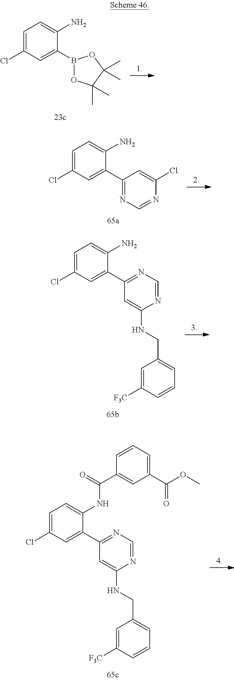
C1=C(Cl)C=C(B2OC(C)(C)C(C)(C)O2)C(N)=C1.C1=C(Cl)C=C(C2=NC=NC(Cl)=C2)C(N)=C1.C1=C(Cl)C=C(C2=NC=NC(NCC3=CC=CC([F3C])=C3)=C2)C(N)=C1.C1=C(Cl)C=C(C2=NC=NC(NCC3=CC=CC([F3C])=C3)=C2)C(NC(C2=CC(C(OC)=O)=CC=C2)=O)=C1
